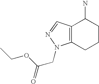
C12=C(C=NN1CC(=O)OCC)C(N)CCC2
